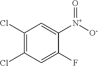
C1(Cl)=C(Cl)C=C(F)C([N+]([O-])=O)=C1
